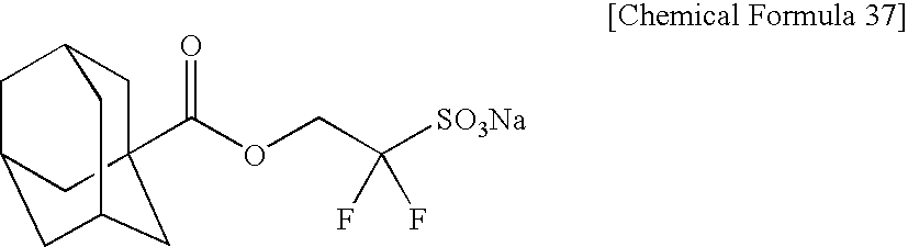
C1C2(C(OCC([SO3Na])(F)F)=O)CC3CC(CC1C3)C2
